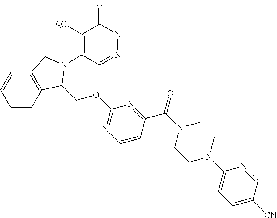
C1([F3C])=C(N2C(COC3=NC=CC(C(=O)N4CCN(C5=CC=C([CN])C=N5)CC4)=N3)C3=C(C=CC=C3)C2)C=NNC1=O
